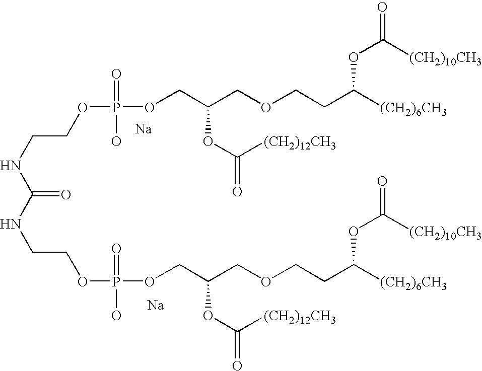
[Na].[Na].N(CCOP(OCC(COCCC([(CH2)6CH3])OC(=O)[(CH2)10CH3])OC(=O)[(CH2)12CH3])(=O)O)C(=O)NCCOP(O)(=O)OCC(COCCC([(CH2)6CH3])OC(=O)[(CH2)10CH3])OC(=O)[(CH2)12CH3]
